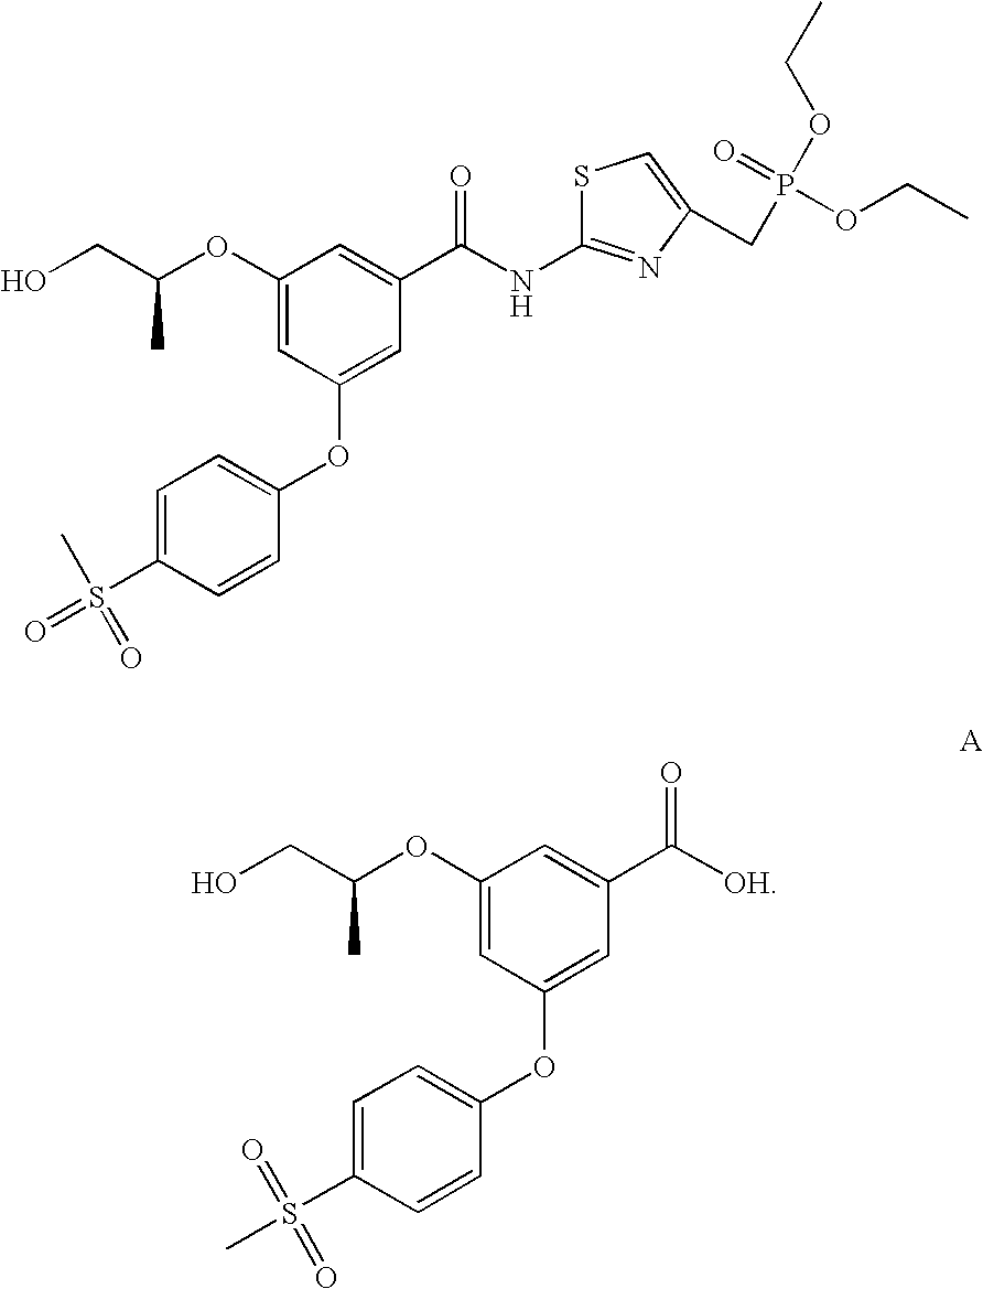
C1(OC(CO)C)=CC(OC2=CC=C(S(C)(=O)=O)C=C2)=CC(C([OH])=O)=C1.C1(OC(CO)C)=CC(OC2=CC=C(S(=O)(=O)C)C=C2)=CC(C(NC2=NC(CP(OCC)(OCC)=O)=CS2)=O)=C1
